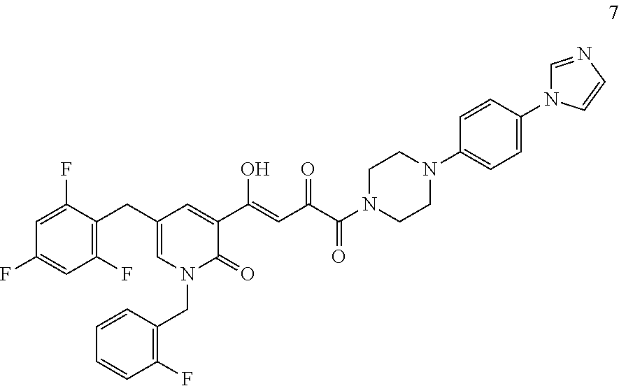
C1(F)=C(CC2=CN(CC3=C(F)C=CC=C3)C(=O)C(C(O)=CC(=O)C(=O)N3CCN(C4=CC=C(N5C=NC=C5)C=C4)CC3)=C2)C(F)=CC(F)=C1
